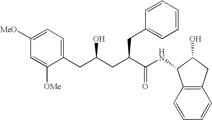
C12=C(C=CC=C1)C(NC(C(CC(CC1=CC=C([MeO])C=C1[OMe])O)CC1=CC=CC=C1)=O)C(O)C2
